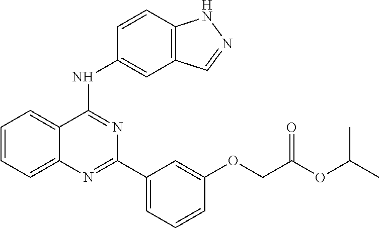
C1=CC=C2C(=C1)C(NC1=CC3=C(C=C1)NN=C3)=NC(C1=CC=CC(OCC(OC(C)C)=O)=C1)=N2
